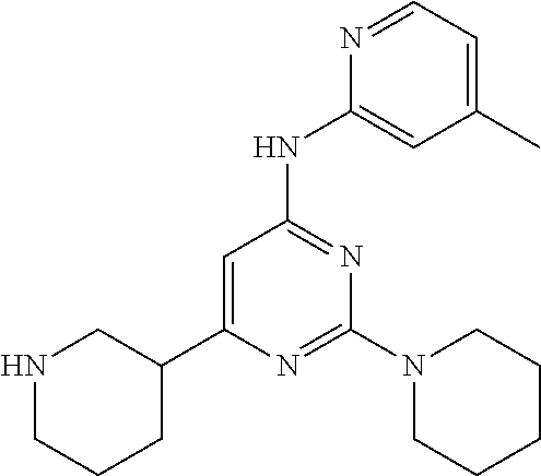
N1=CC=C(C)C=C1NC1=NC(N2CCCCC2)=NC(C2CNCCC2)=C1
